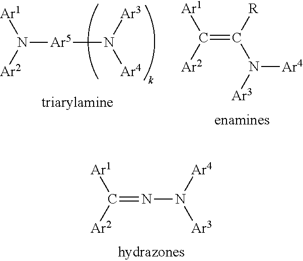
N([Ar5]N([Ar3])[Ar4])([Ar2])[Ar1].C(=C(N([Ar4])[Ar3])[R])([Ar1])[Ar2].C(=NN([Ar3])[Ar4])([Ar1])[Ar2]
